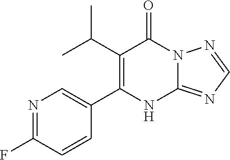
C1(C(C)C)=C(C2=CN=C(F)C=C2)NC2=NC=NN2C1=O
